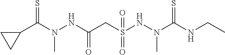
C1(C(N(NC(CS(NN(C(NCC)=S)C)(=O)=O)=O)C)=S)CC1
